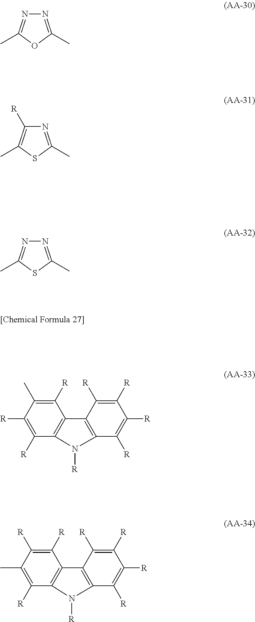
N1=C(C)OC(C)=N1.N1=C(C)SC(C)=C1[R].N1=C(C)SC(C)=N1.C1([R])=C(C)C([R])=C([R])C2=C1C1=C(C([R])=C([R])C([R])=C1[R])N2[R].C1([R])=C([R])C(C)=C([R])C2=C1C1=C(C([R])=C([R])C([R])=C1[R])N2[R]
